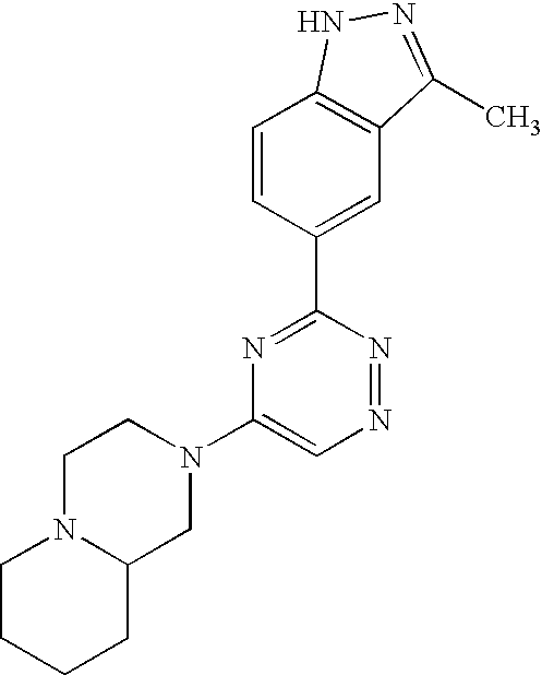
C1=CC(C2=NC(N3CCN4C(C3)CCCC4)=CN=N2)=CC2=C1NN=C2C
